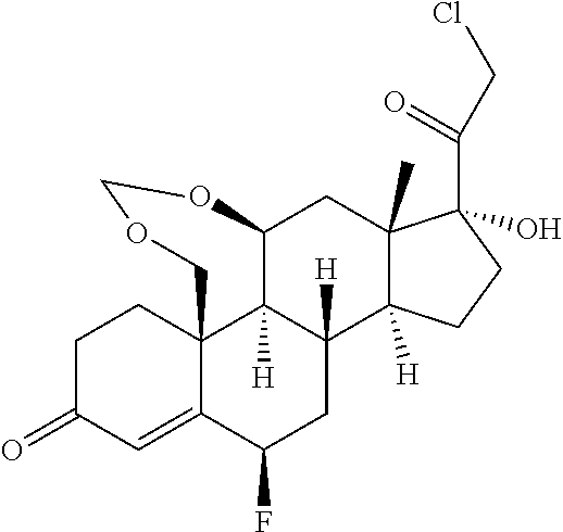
C1(=O)C=C2C3(CC1)C1([H])C([H])(CC2F)C2([H])C(C)(CC1OCOC3)C(O)(C(CCl)=O)CC2
